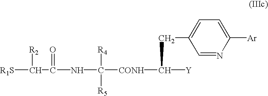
[R1S]C([R2])C(=O)NC([CONH]C(CC1=CC=C([Ar])N=C1)[Y])([R4])[R5]
